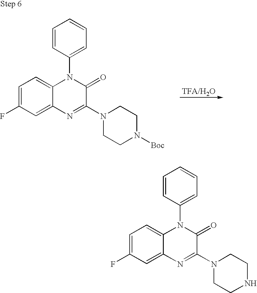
[TFA/H2O].C1=C(F)C=C2C(=C1)N(C1=CC=CC=C1)C(=O)C(N1CCN([Boc])CC1)=N2.C1=C(F)C=C2C(=C1)N(C1=CC=CC=C1)C(=O)C(N1CCNCC1)=N2
